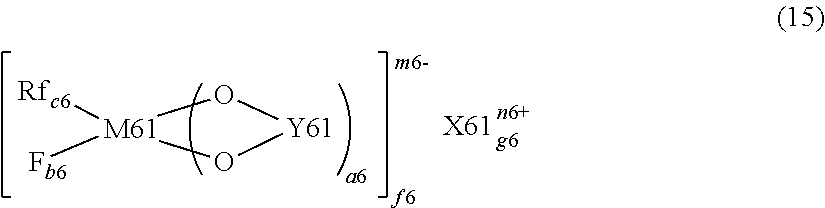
[X61].O1[Y61]O[M61]1([Rfc6])[Fb6]
